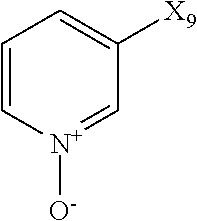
C1=[N+]([O-])C=CC=C1[X9]
